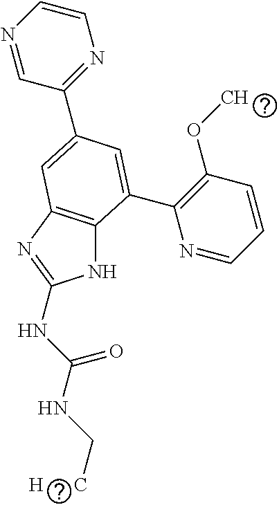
N1C2=C(N=C1NC(NC[H      C])=O)C=C(C1=NC=CN=C1)C=C2C1=C(OC)C=CC=N1
